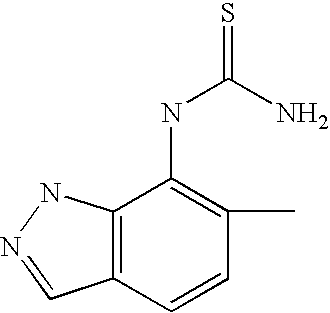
C12=C(C=CC(C)=C1NC(N)=S)C=NN2
